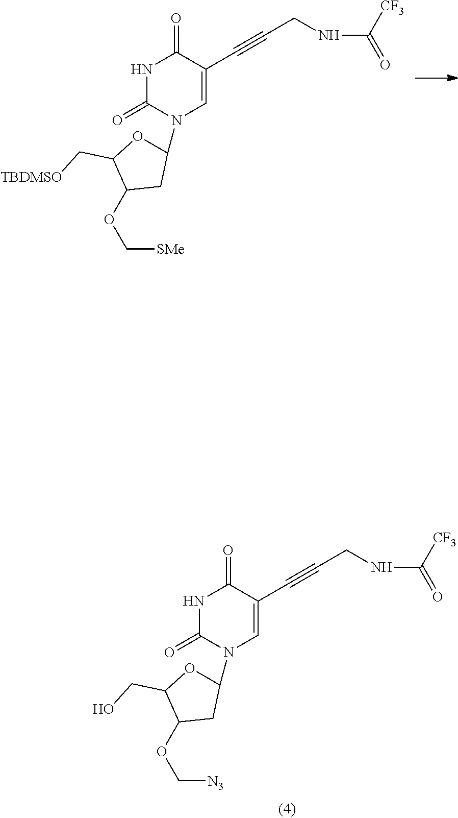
N1C(=O)N(C2OC(C[TBDMSO])C(OC[SMe])C2)C=C(C#CCNC(=O)[CF3])C1=O.N1C(=O)N(C2OC(CO)C(OC[N3])C2)C=C(C#CCNC(=O)[CF3])C1=O
